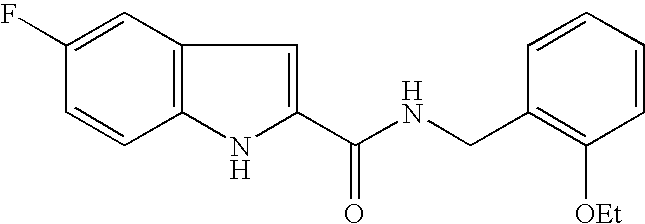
C12=C(C=C(F)C=C1)C=C(C(NCC1=C([OEt])C=CC=C1)=O)N2
